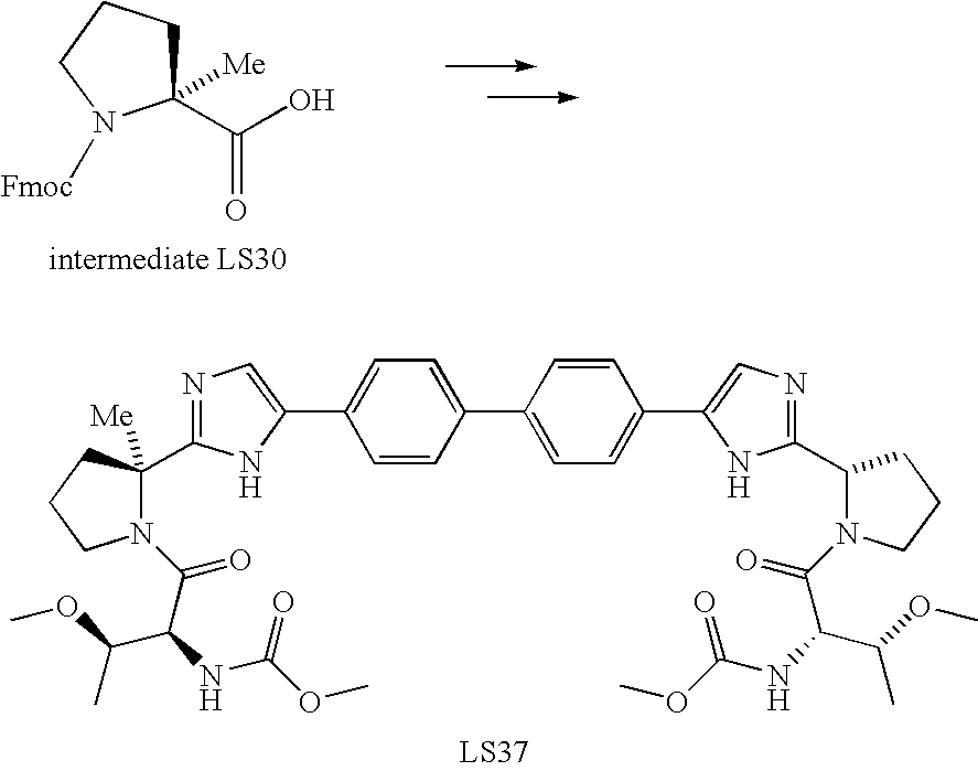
N1(C(C(NC(OC)=O)C(OC)C)=O)C(C2=NC=C(C3=CC=C(C4=CC=C(C5=CN=C(C6N(C(C(NC(OC)=O)C(OC)C)=O)CCC6)N5)C=C4)C=C3)N2)([Me])CCC1.C1(C(O)=O)([Me])CCCN1[Fmoc]
